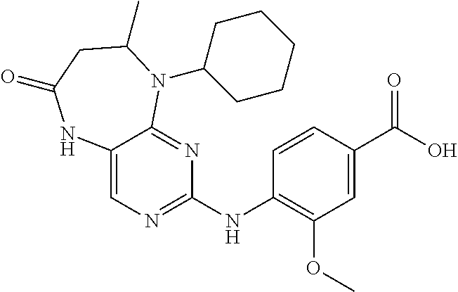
C12=CN=C(NC3=C(OC)C=C(C(O)=O)C=C3)N=C1N(C1CCCCC1)C(C)CC(=O)N2
